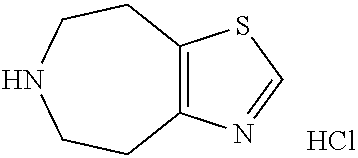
C12=C(N=CS1)CCNCC2.Cl
